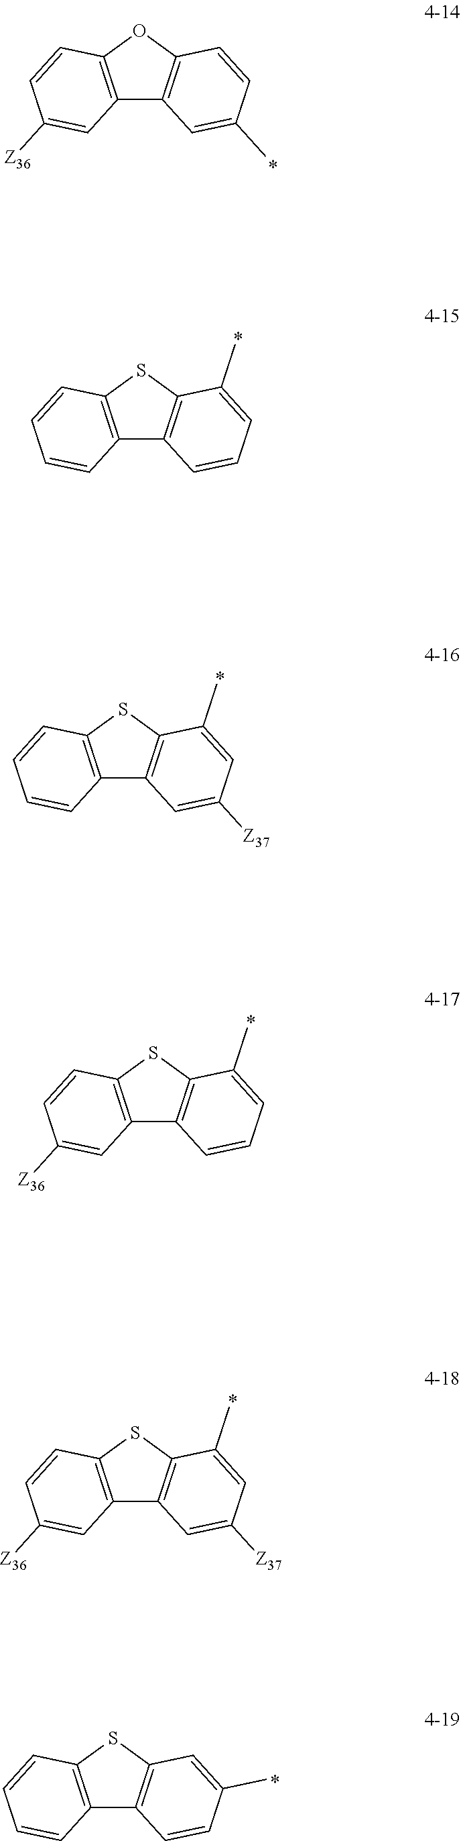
C12=C(OC3=C1C=C(C)C=C3)C=CC([Z36])=C2.C12=C(SC3=C1C=CC=C3C)C=CC=C2.C12=C(SC3=C1C=C([Z37])C=C3C)C=CC=C2.C12=C(SC3=C1C=CC=C3C)C=CC([Z36])=C2.C12=C(SC3=C1C=C([Z37])C=C3C)C=CC([Z36])=C2.C12=C(SC3=C1C=CC(C)=C3)C=CC=C2
